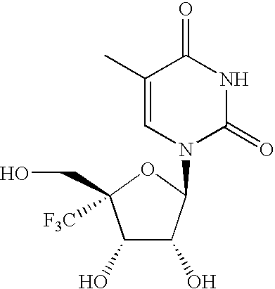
C1(O)C(O)C(N2C(=O)NC(=O)C(C)=C2)OC1(CO)[F3C]
